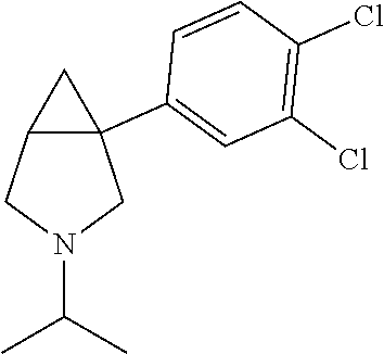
C12C(C3=CC(Cl)=C(Cl)C=C3)(CN(C(C)C)C1)C2
